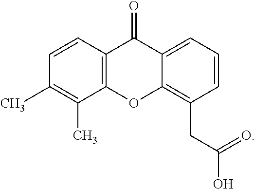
C12=C(C=CC(C)=C1C)C(=O)C1=CC=CC(CC(O)=O)=C1O2
